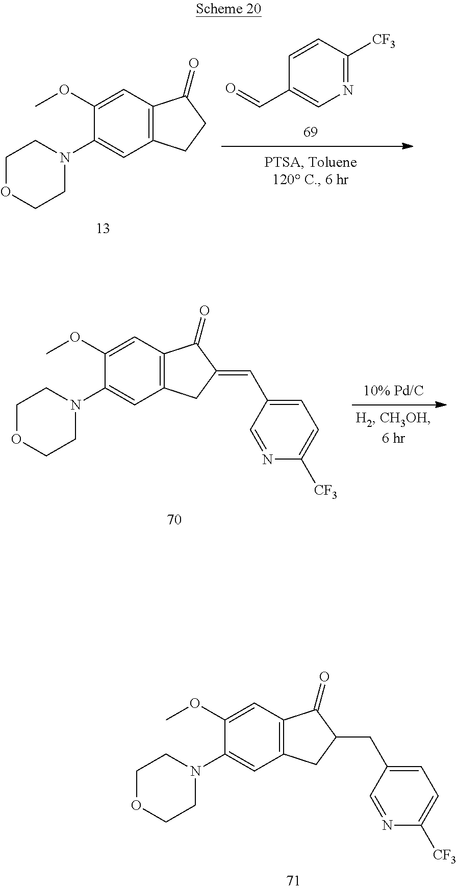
C1=CC([CF3])=NC=C1C=O.C12=C(CCC1=O)C=C(N1CCOCC1)C(OC)=C2.C1=C(C=C2CC3=C(C2=O)C=C(OC)C(N2CCOCC2)=C3)C=NC([CF3])=C1.C1=C(CC2CC3=C(C2=O)C=C(OC)C(N2CCOCC2)=C3)C=NC([CF3])=C1
